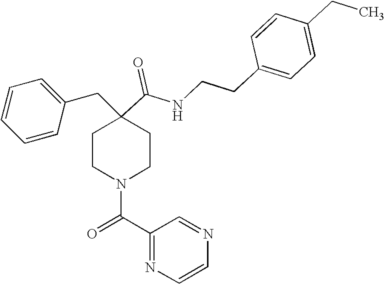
C1=CC=CC(CC2(C(=O)NCCC3=CC=C(CC)C=C3)CCN(C(C3=NC=CN=C3)=O)CC2)=C1
